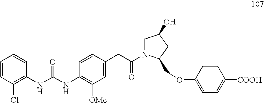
C1=CC(Cl)=C(NC(NC2=C([OMe])C=C(CC(=O)N3CC(O)CC3COC3=CC=C([COOH])C=C3)C=C2)=O)C=C1
